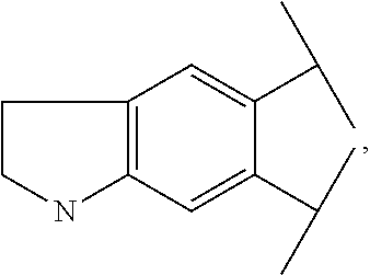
C1=C(C(C)C)C(C(C)C)=CC2=C1NCC2
